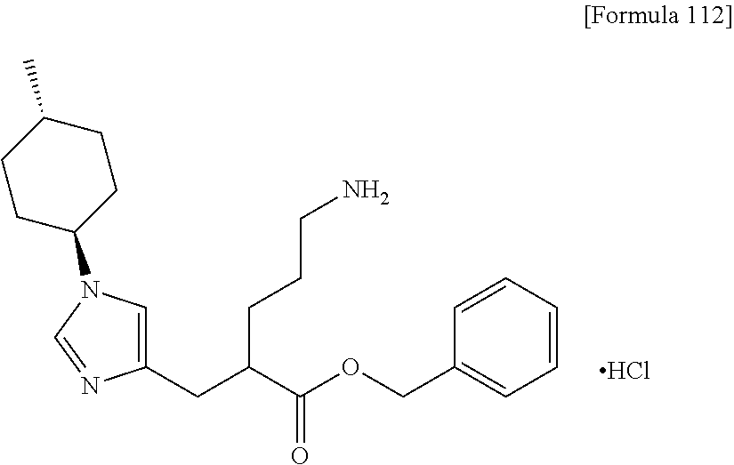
C1(CC(C(OCC2=CC=CC=C2)=O)CCCN)=CN(C2CCC(C)CC2)C=N1.Cl
